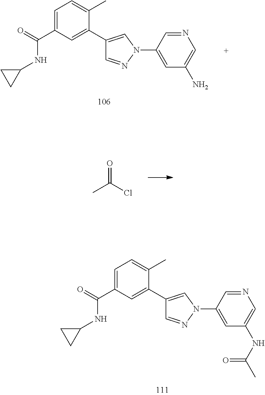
C1=C(C(NC2CC2)=O)C=C(C2=CN(C3=CC(N)=CN=C3)N=C2)C(C)=C1.C(Cl)(C)=O.C1=C(C(NC2CC2)=O)C=C(C2=CN(C3=CC(NC(=O)C)=CN=C3)N=C2)C(C)=C1
